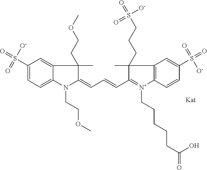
C12=CC(S(=O)([O-])=O)=CC=C1N(CCOC)C(=CC=CC1=[N+](CCCCCC(=O)O)C3=C(C1(C)CCCS(=O)([O-])=O)C=C(S(=O)(=O)[O-])C=C3)C2(CCOC)C
